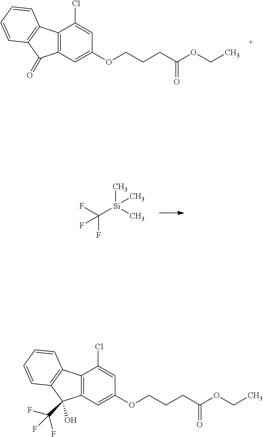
C12=C(C=C(OCCCC(OCC)=O)C=C1Cl)C(=O)C1=C2C=CC=C1.FC([Si](C)(C)C)(F)F.C12=C(C=C(OCCCC(OCC)=O)C=C1Cl)C(C(F)(F)F)(O)C1=C2C=CC=C1
